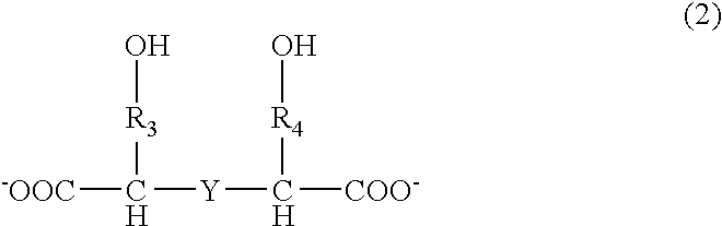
[-OOC]C([Y]C([COO-])[R4]O)[R3]O
